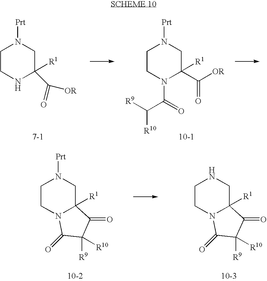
C1CN2C([R1])(CN1[Prt])C(=O)C([R10])([R9])C2=O.C1CN2C([R1])(CN1)C(=O)C([R9])([R10])C2=O.C1CNC([R1])(C([OR])=O)CN1[Prt].C1CN(C(=O)C([R9])[R10])C(C([OR])=O)([R1])CN1[Prt]
